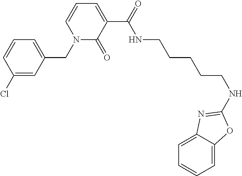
C1(Cl)=CC(CN2C(=O)C(C(NCCCCCNC3=NC4=CC=CC=C4O3)=O)=CC=C2)=CC=C1
